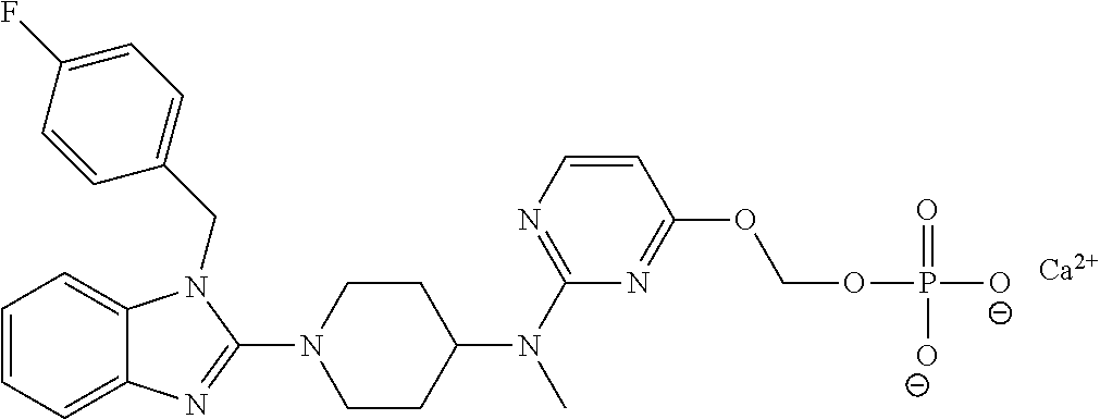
C1=CC=C2C(=C1)N(CC1=CC=C(F)C=C1)C(N1CCC(N(C3=NC=CC(OCOP([O-])(=O)[O-])=N3)C)CC1)=N2.[Ca]
